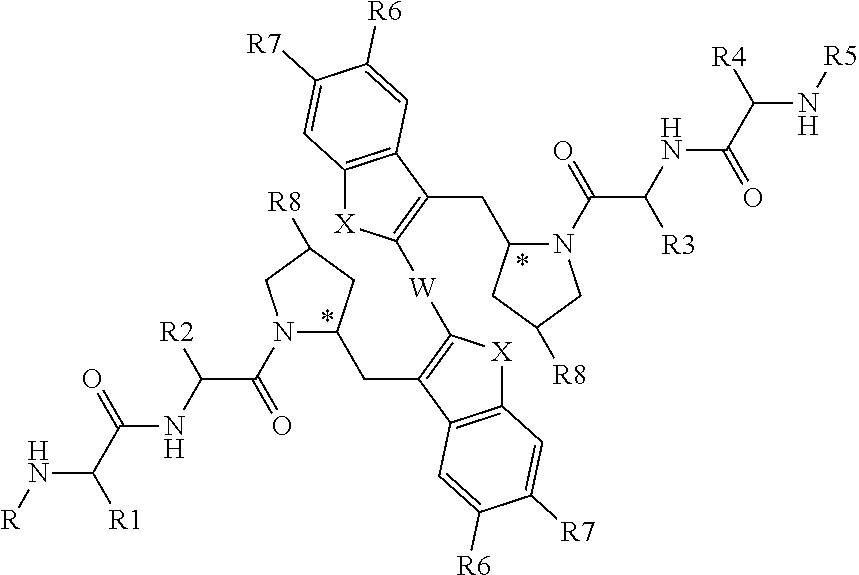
N1(C(=O)C(NC(C(N[R])[R1])=O)[R2])C(CC2=C([W]C3=C(CC4N(C(=O)C(NC(C([R4])N[R5])=O)[R3])CC([R8])C4)C4=C([X]3)C=C([R7])C([R6])=C4)[X]C3=C2C=C([R6])C([R7])=C3)CC([R8])C1
